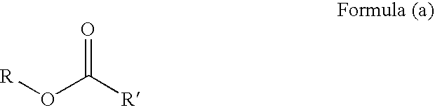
[R]OC([R])=O
